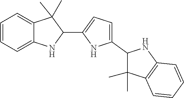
C1=CC=C2C(=C1)C(C)(C)C(C1=CC=C(C3C(C)(C)C4=C(N3)C=CC=C4)N1)N2
